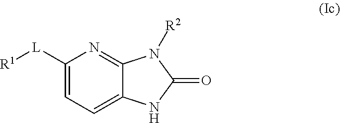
C1([L][R1])=CC=C2C(=N1)N([R2])C(=O)N2
